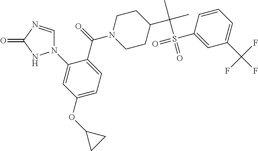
C1N(C(=O)C2=CC=C(OC3CC3)C=C2N2C=NC(=O)N2)CCC(C(C)(C)S(=O)(C2=CC(C(F)(F)F)=CC=C2)=O)C1
